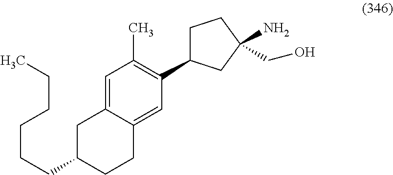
CCCCCCC1CCC2=CC(C3CCC(CO)(N)C3)=C(C)C=C2C1
